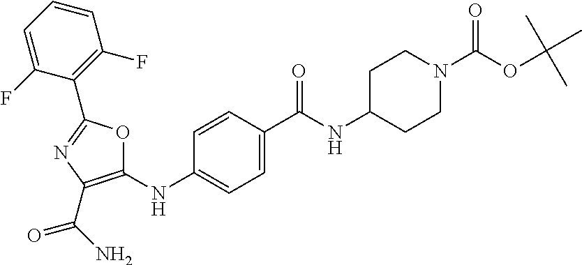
C1=C(C(NC2CCN(C(OC(C)(C)C)=O)CC2)=O)C=CC(NC2=C(C(N)=O)N=C(C3=C(F)C=CC=C3F)O2)=C1
